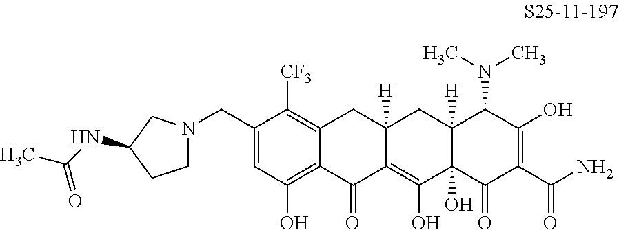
C1=C(CN2CCC(NC(C)=O)C2)C([CF3])=C2C(=C1O)C(=O)C1=C(O)C3(O)C([H])(CC1([H])C2)C(N(C)C)C(O)=C(C(N)=O)C3=O
